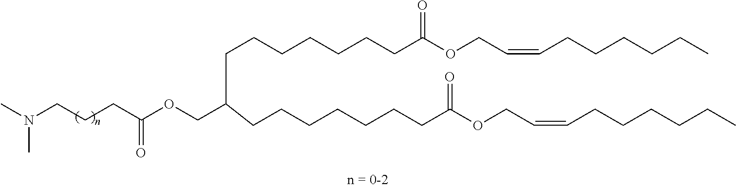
N(CCCC(OCC(CCCCCCCC(OCC=CCCCCCC)=O)CCCCCCCC(OCC=CCCCCCC)=O)=O)(C)C
